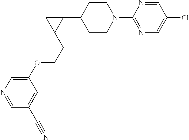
C1CN(C2=NC=C(Cl)C=N2)CCC1C1CC1CCOC1=CN=CC(C#N)=C1
